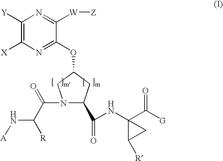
C1([Y])=C([X])N=C(OC2CN(C(C([R])N[A])=O)C(C(NC3(C([G])=O)C([R])C3)=O)C2)C([W][Z])=N1
